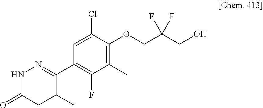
C1(C2=NNC(=O)CC2C)=C(F)C(C)=C(OCC(CO)(F)F)C(Cl)=C1
